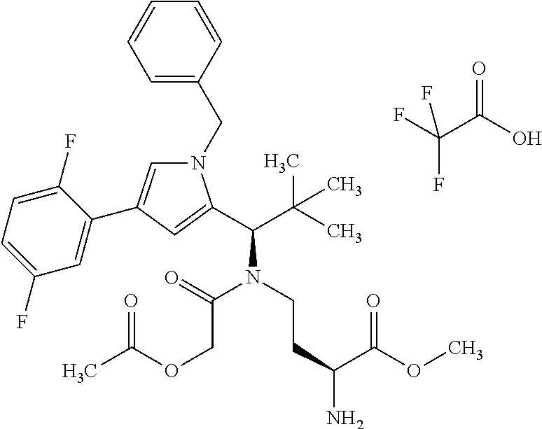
N1(CC2=CC=CC=C2)C=C(C2=CC(F)=CC=C2F)C=C1C(C(C)(C)C)N(CCC(C(OC)=O)N)C(=O)COC(C)=O.C(C(O)=O)(F)(F)F
